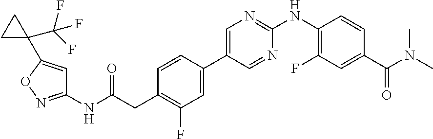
C1(NC(=O)CC2=C(F)C=C(C3=CN=C(NC4=C(F)C=C(C(=O)N(C)C)C=C4)N=C3)C=C2)=NOC(C2(C(F)(F)F)CC2)=C1
